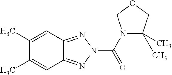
C12=NN(C(=O)N3C(C)(C)COC3)N=C1C=C(C)C(C)=C2
